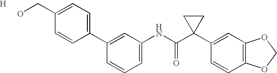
C1(C2=CC=C(CO)C=C2)=CC(NC(C2(C3=CC4=C(C=C3)OCO4)CC2)=O)=CC=C1.[H]
